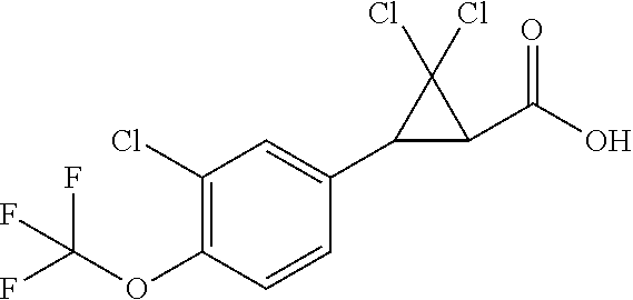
C1(Cl)=C(OC(F)(F)F)C=CC(C2C(C(O)=O)C2(Cl)Cl)=C1
